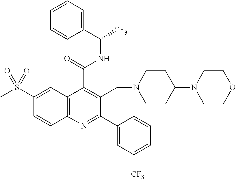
C1(C(=O)NC(C2=CC=CC=C2)[CF3])=C(CN2CCC(N3CCOCC3)CC2)C(C2=CC([CF3])=CC=C2)=NC2=C1C=C(S(C)(=O)=O)C=C2
